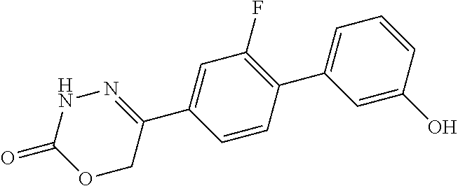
C1(C2=CC=CC(O)=C2)=C(F)C=C(C2=NNC(=O)OC2)C=C1
